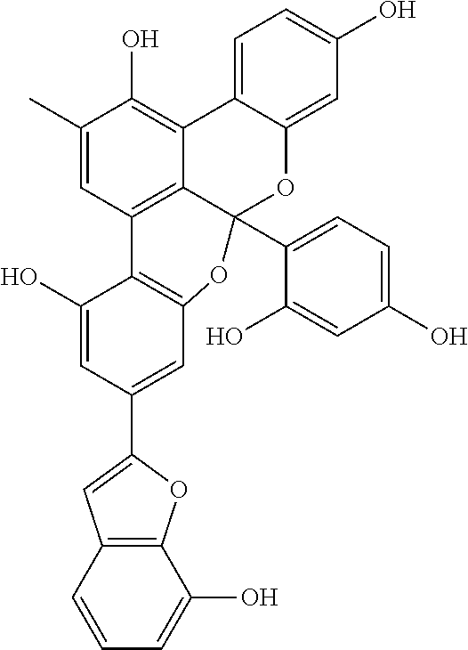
C12=C(C=C(C3=CC4=C(O3)C(O)=CC=C4)C=C1O)OC1(C3=CC=C(O)C=C3O)C3=C2C=C(C)C(O)=C3C2=CC=C(O)C=C2O1
